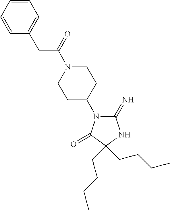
C1=CC=CC=C1CC(N1CCC(N2C(=N)NC(CCCC)(CCCC)C2=O)CC1)=O
